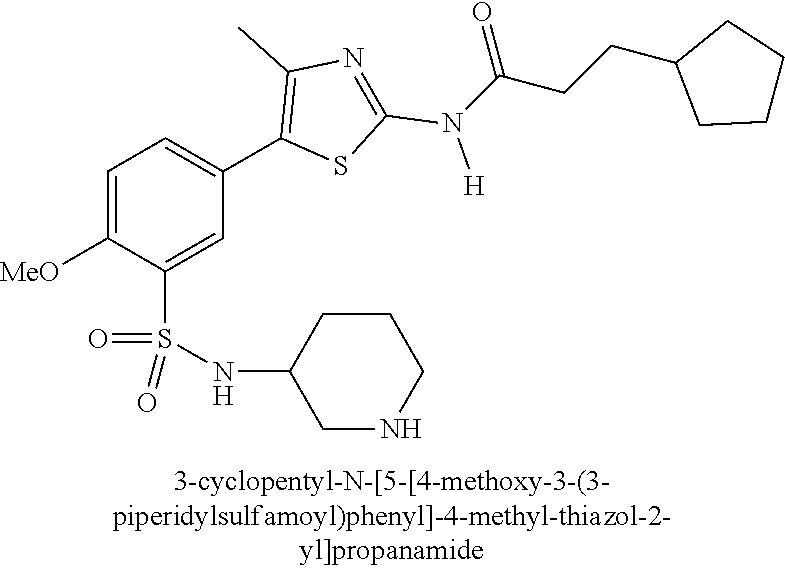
C1=C([MeO])C(S(NC2CNCCC2)(=O)=O)=CC(C2=C(C)N=C(N([H])C(CCC3CCCC3)=O)S2)=C1
